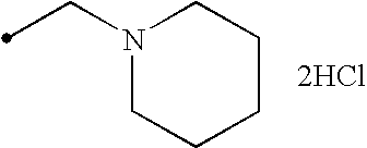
[2HCl].C(N1CCCCC1)C
